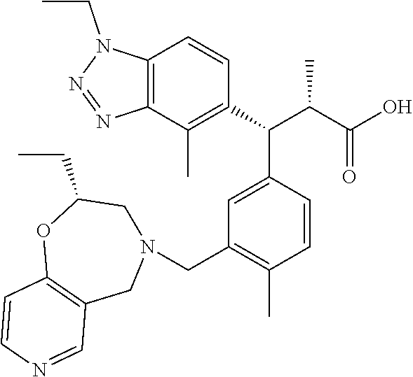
C12=C(C(C)=C(C(C3=CC(CN4CC(CC)OC5=C(C4)C=NC=C5)=C(C)C=C3)C(C(O)=O)C)C=C1)N=NN2CC
